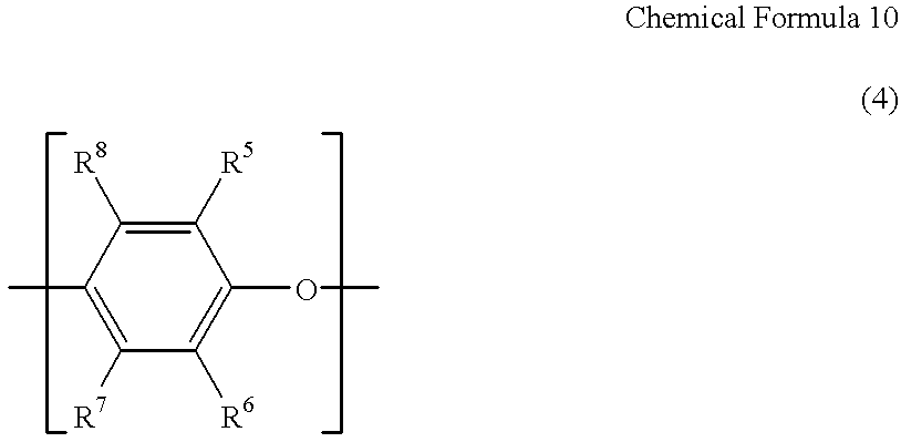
C1(C)=C([R7])C([R6])=C(OC)C([R5])=C1[R8]
